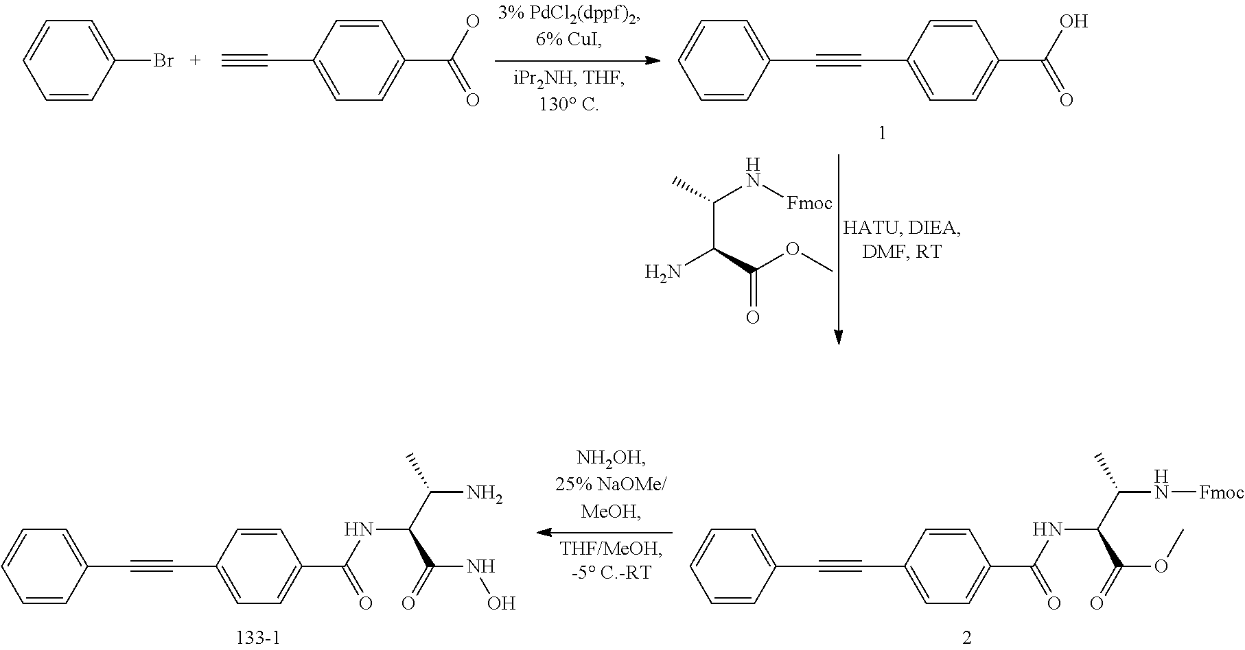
C(#CC1=CC=C(C(=O)NC(C(N)C)C(=O)NO)C=C1)C1=CC=CC=C1.C(#CC1=CC=C(C(=O)NC(C(N[Fmoc])C)C(=O)OC)C=C1)C1=CC=CC=C1.C(#CC1=CC=C(C(=O)O)C=C1)C1=CC=CC=C1.BrC1=CC=CC=C1.C#CC1=CC=C(C(=O)O)C=C1.C(N[Fmoc])(C(C(OC)=O)N)C
